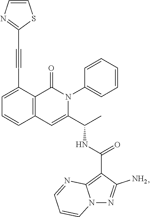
C1=C(C#CC2=NC=CS2)C2=C(C=C1)C=C(C(C)NC(=O)C1=C3N(N=C1N)C=CC=N3)N(C1=CC=CC=C1)C2=O
